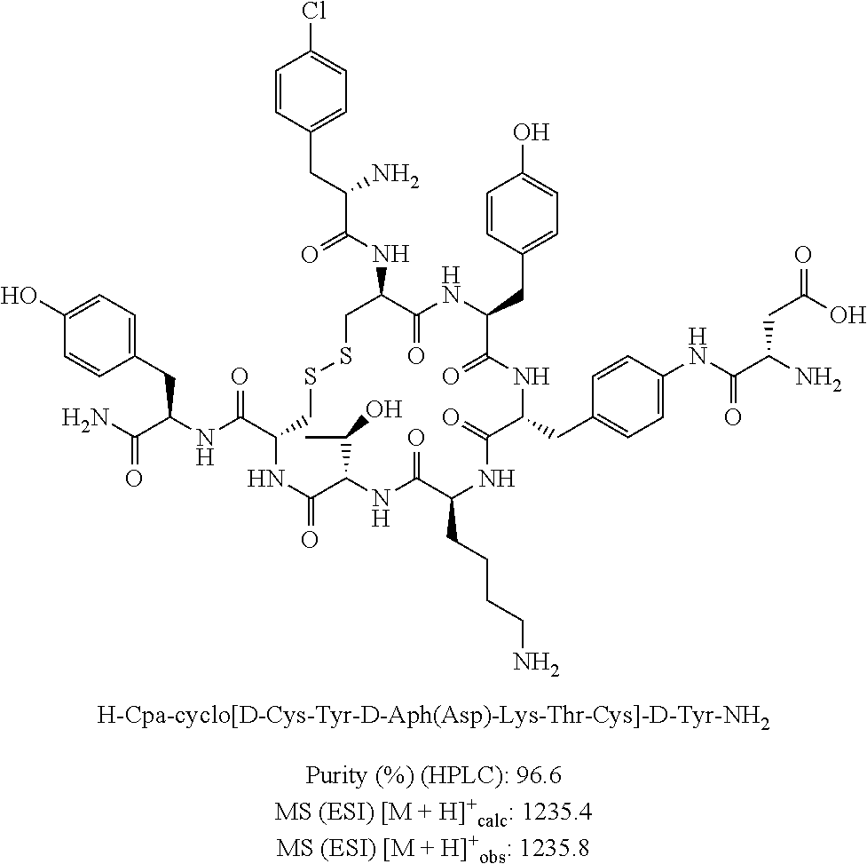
C1=CC(CC(C(NC2C(=O)NC(CC3=CC=C(O)C=C3)C(=O)NC(CC3=CC=C(NC(C(N)CC(=O)O)=O)C=C3)C(=O)NC(CCCCN)C(=O)NC(C(C)O)C(=O)NC(C(NC(C(N)=O)CC3=CC=C(O)C=C3)=O)CSSC2)=O)N)=CC=C1Cl
